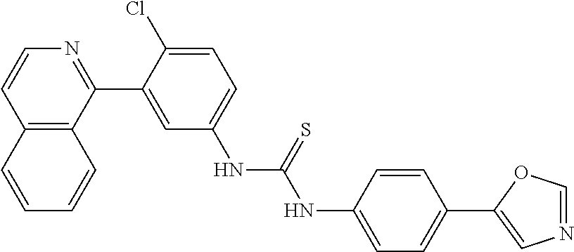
C12=C(C(C3=CC(NC(NC4=CC=C(C5=CN=CO5)C=C4)=S)=CC=C3Cl)=NC=C1)C=CC=C2
